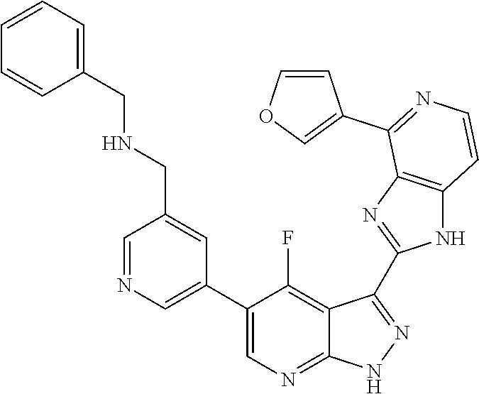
C1=NC=C(C2=CN=C3C(=C2F)C(C2=NC4=C(N2)C=CN=C4C2=COC=C2)=N[N H]3)C=C1CNCC1=CC=CC=C1
